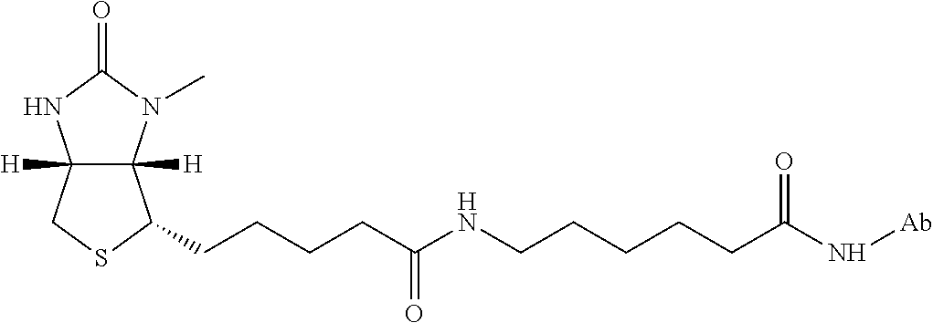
C12([H])C([H])(N(C)C(=O)N1)C(CCCCC(NCCCCCC(N[Ab])=O)=O)SC2
